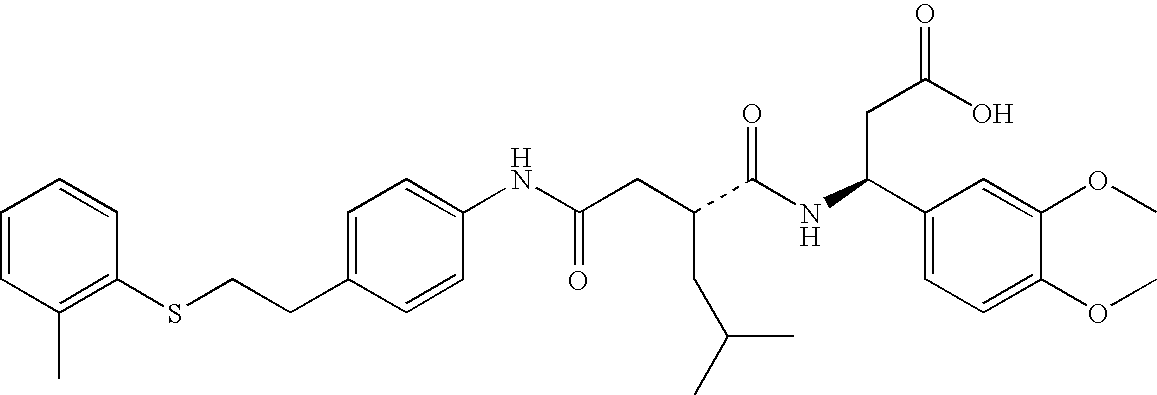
C1=C(CCSC2=C(C)C=CC=C2)C=CC(NC(CC(C(NC(C2=CC=C(OC)C(OC)=C2)CC(=O)O)=O)CC(C)C)=O)=C1
